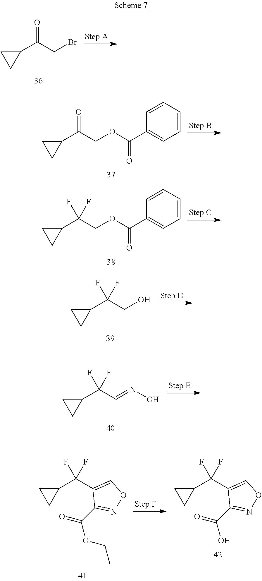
C1(C(CBr)=O)CC1.C1(C(COC(C2=CC=CC=C2)=O)=O)CC1.C1(C(COC(C2=CC=CC=C2)=O)(F)F)CC1.C1(C(CO)(F)F)CC1.C1(C(C=NO)(F)F)CC1.C1(C(C2=CON=C2C(=O)OCC)(F)F)CC1.C1(C(C2=CON=C2C(=O)O)(F)F)CC1
